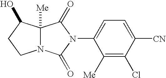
C1(N2C(=O)N3C([Me])(C2=O)C(O)CC3)=CC=C([CN])C(Cl)=C1[Me]
